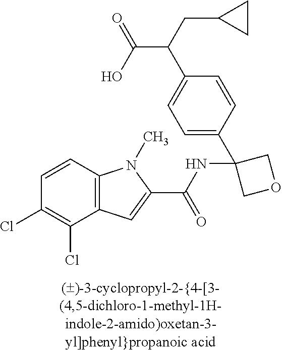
C1=CC2=C(C(Cl)=C1Cl)C=C(C(NC1(C3=CC=C(C(C(O)=O)CC4CC4)C=C3)COC1)=O)N2C
